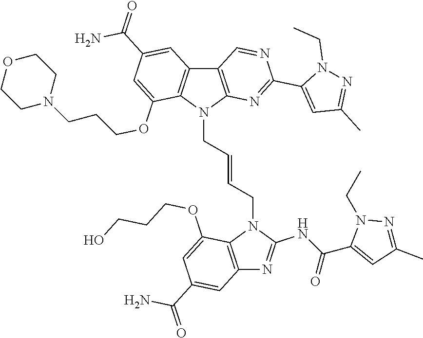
N1(CC)N=C(C)C=C1C(=O)NC1=NC2=C(N1CC=CCN1C3=C(C=C(C(N)=O)C=C3OCCCN3CCOCC3)C3=C1N=C(C1=CC(C)=NN1CC)N=C3)C(OCCCO)=CC(C(N)=O)=C2
